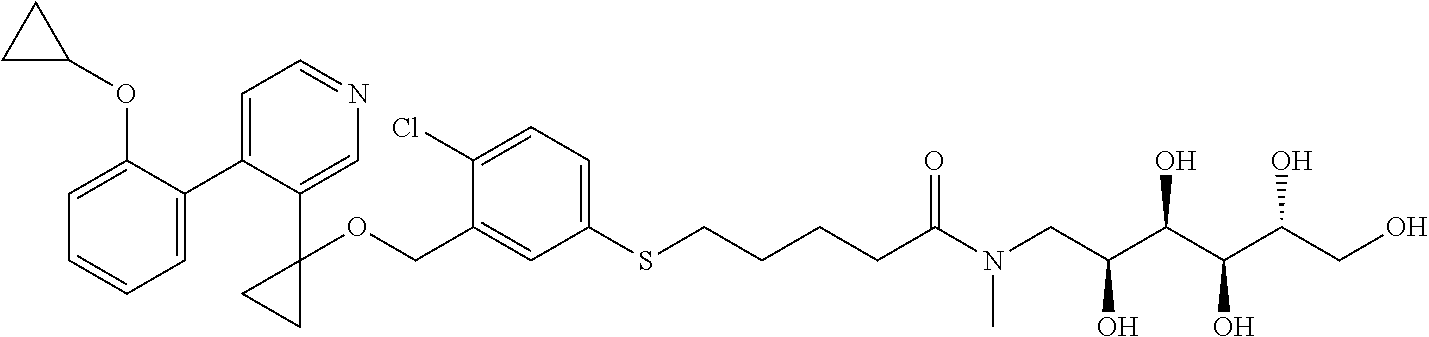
C1=C(COC2(C3=CN=CC=C3C3=CC=CC=C3OC3CC3)CC2)C(Cl)=CC=C1SCCCCC(N(CC(C(C(C(CO)O)O)O)O)C)=O
